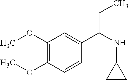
C1(OC)=C(OC)C=CC(C(NC2CC2)CC)=C1
